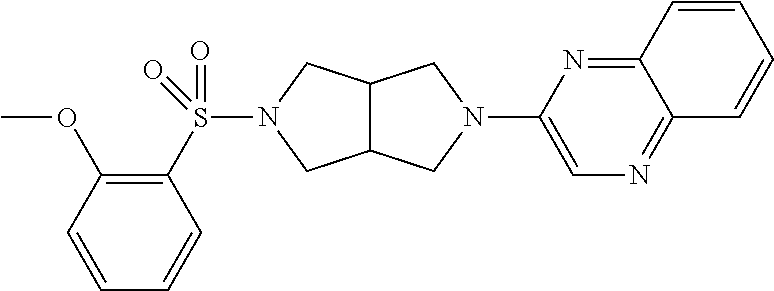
COC1=C(S(N2CC3C(C2)CN(C2=CN=C4C(=N2)C=CC=C4)C3)(=O)=O)C=CC=C1
